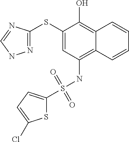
N1=C(SC2=CC(NS(C3=CC=C(Cl)S3)(=O)=O)=C3C(=C2O)C=CC=C3)N=CN1
